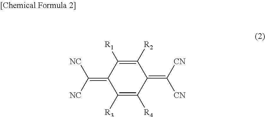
C(=C1C([R3])=C([R4])C(=C([CN])[CN])C([R2])=C1[R1])([NC])[NC]
